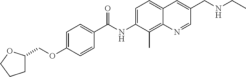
C1=C(OCC2CCCO2)C=CC(C(NC2=CC=C3C(=C2C)N=CC(CNCC)=C3)=O)=C1
